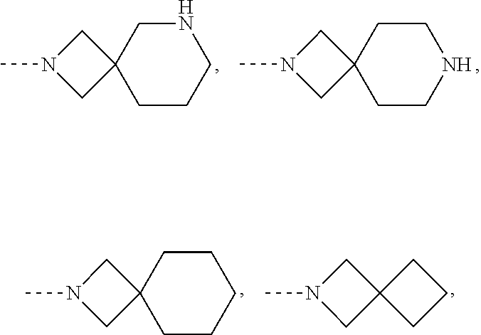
CN1CC2(C1)CCCNC2.CN1CC2(C1)CCNCC2.CN1CC2(C1)CCCCC2.CN1CC2(C1)CCC2
